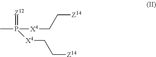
CP([X4]CC[Z14])(=[Z12])[X4]CC[Z14]
